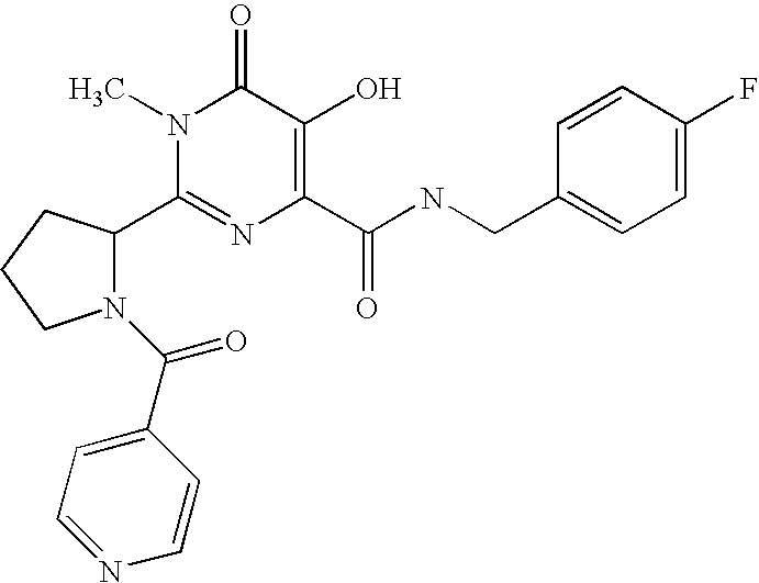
C1(C2N(C(=O)C3=CC=NC=C3)CCC2)=NC(C(NCC2=CC=C(F)C=C2)=O)=C(O)C(=O)N1C
